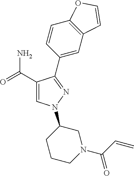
C1(C(=O)N)=CN(C2CCCN(C(C=C)=O)C2)N=C1C1=CC2=C(C=C1)OC=C2
